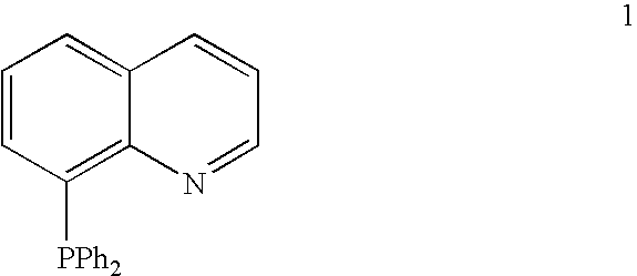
C1=CC([PPh2])=C2C(=C1)C=CC=N2
